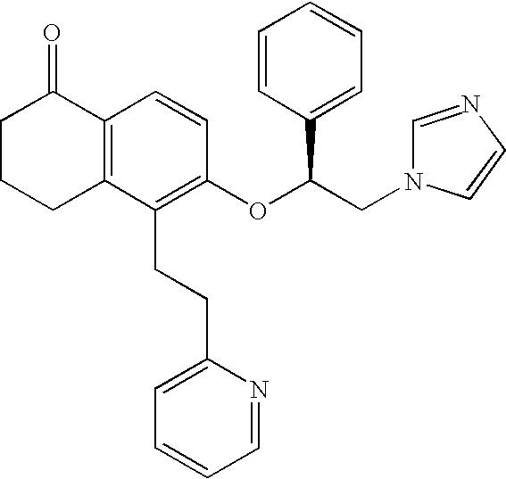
C1CCC2=C(C1=O)C=CC(OC(CN1C=NC=C1)C1=CC=CC=C1)=C2CCC1=CC=CC=N1
